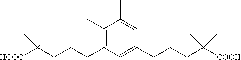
C1(C)=CC(CCCC(C)(C)[COOH])=CC(CCCC(C)(C)[HOOC])=C1C
